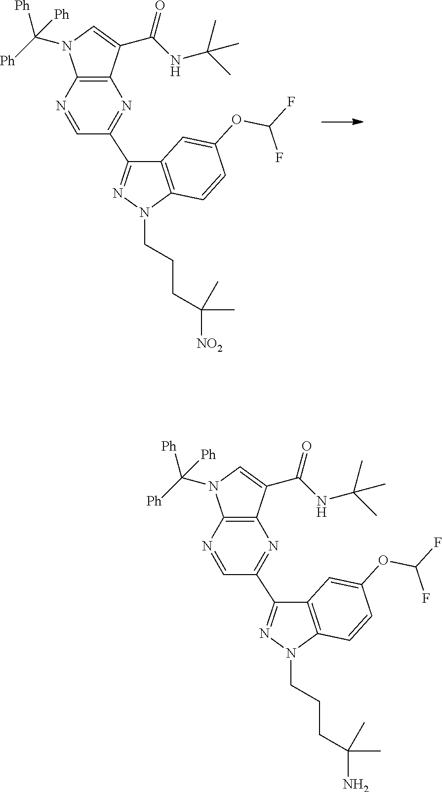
C12=C(N=CC(C3=NN(CCCC([NO2])(C)C)C4=C3C=C(OC(F)F)C=C4)=N1)N(C([Ph])([Ph])[Ph])C=C2C(NC(C)(C)C)=O.C12=C(N=CC(C3=NN(CCCC(N)(C)C)C4=C3C=C(OC(F)F)C=C4)=N1)N(C([Ph])([Ph])[Ph])C=C2C(NC(C)(C)C)=O
